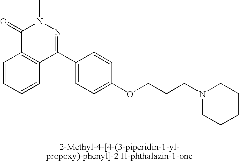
C1(=O)C2=C(C(C3=CC=C(OCCCN4CCCCC4)C=C3)=NN1C)C=CC=C2
